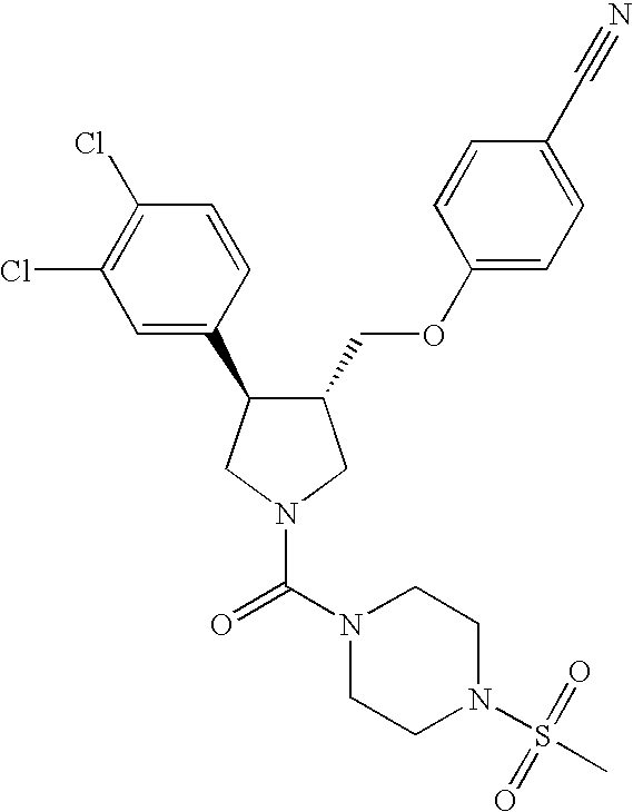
C1(COC2=CC=C(C#N)C=C2)C(C2=CC(Cl)=C(Cl)C=C2)CN(C(N2CCN(S(=O)(C)=O)CC2)=O)C1
